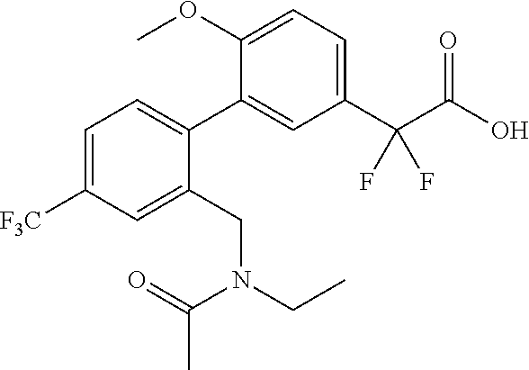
C1=C(OC)C(C2=CC=C([F3C])C=C2CN(CC)C(=O)C)=CC(C(C(O)=O)(F)F)=C1
